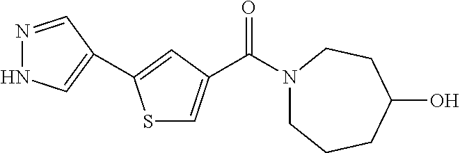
S1C=C(C(=O)N2CCCC(O)CC2)C=C1C1=CNN=C1
